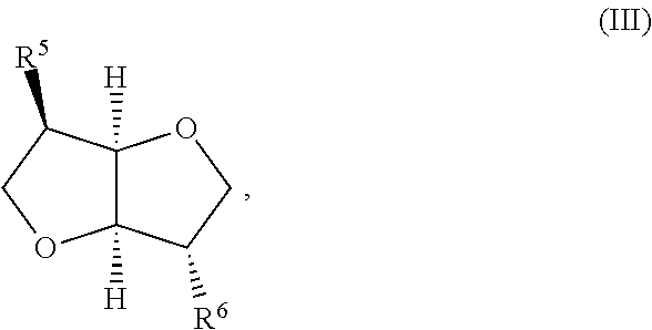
C12([H])C([H])(C([R6])CO1)OCC2[R5]
